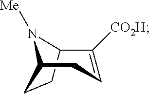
C12CCC(N1[Me])CC=C2[CO2H]
